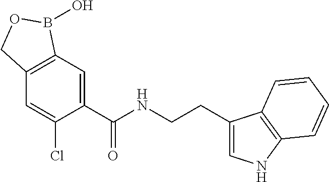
C1=C(C(NCCC2=CNC3=C2C=CC=C3)=O)C(Cl)=CC2=C1B(O)OC2
